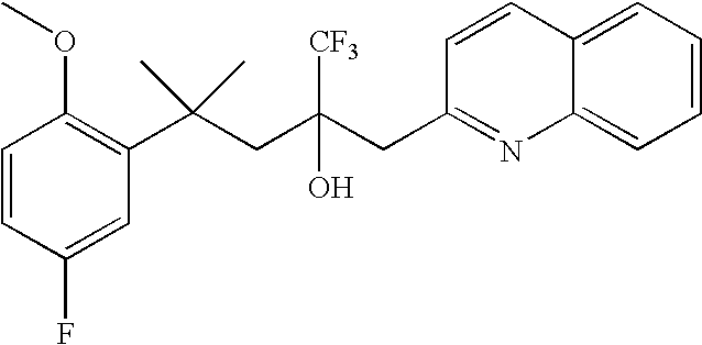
C1(F)=CC(C(CC(CC2=NC3=CC=CC=C3C=C2)([CF3])O)(C)C)=C(OC)C=C1
